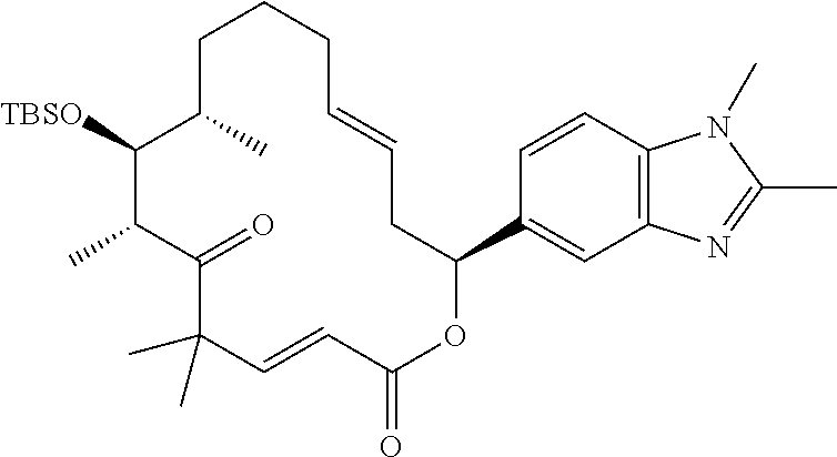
C1C(C)C([TBSO])C(C)C(=O)C(C)(C)C=CC(=O)OC(C2=CC3=C(C=C2)N(C)C(C)=N3)CC=CCC1
